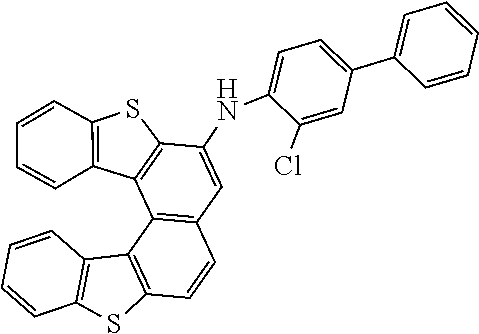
C1=CC=CC2=C1SC1=C2C2=C(C=C(NC3=CC=C(C4=CC=CC=C4)C=C3Cl)C3=C2C2=C(C=CC=C2)S3)C=C1
